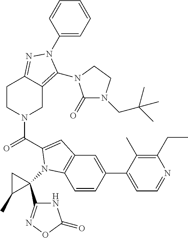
C1(N2C(N3C(=O)N(CC(C)(C)C)CC3)=C3CN(C(C4=CC5=C(C=CC(C6=CC=NC(CC)=C6C)=C5)N4C4(C5=NOC(=O)N5)CC4C)=O)CCC3=N2)=CC=CC=C1
